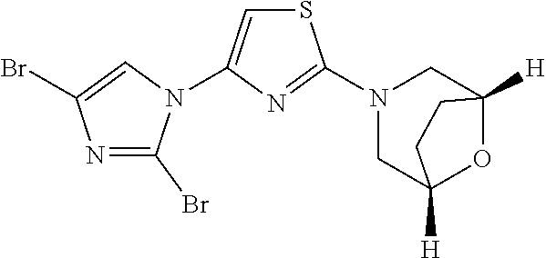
N1=C(Br)N(C2=CSC(N3CC4([H])OC([H])(C3)CC4)=N2)C=C1Br
